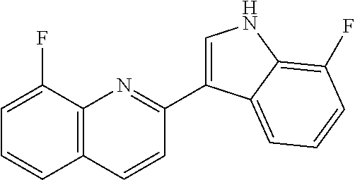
C1=C(F)C2=C(C=C1)C=CC(C1=CNC3=C(F)C=CC=C13)=N2
